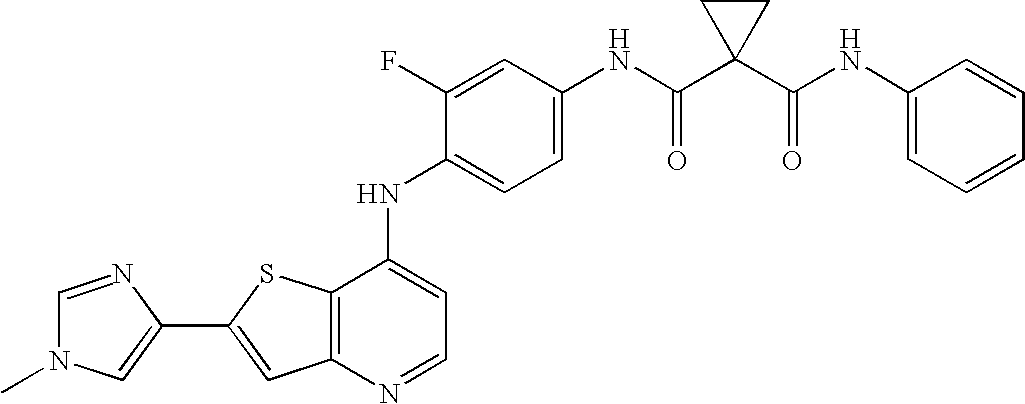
C12=C(SC(C3=CN(C)C=N3)=C1)C(NC1=CC=C(NC(C3(C(NC4=CC=CC=C4)=O)CC3)=O)C=C1F)=CC=N2
